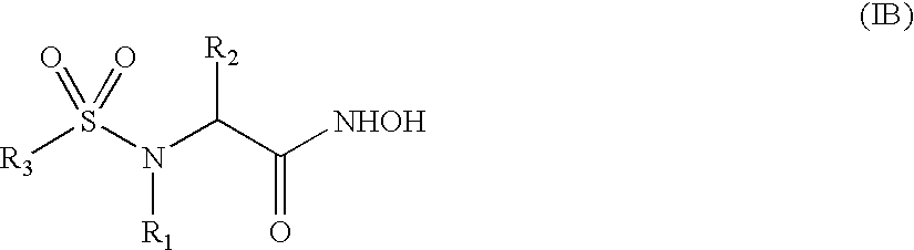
S(N(C(C([NHOH])=O)[R2])[R1])([R3])(=O)=O
